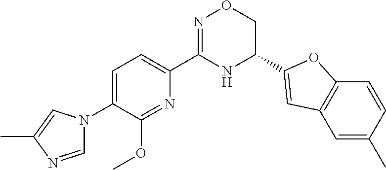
C1=C(N2C=NC(C)=C2)C(OC)=NC(C2=NOCC(C3=CC4=C(C=CC(C)=C4)O3)N2)=C1
